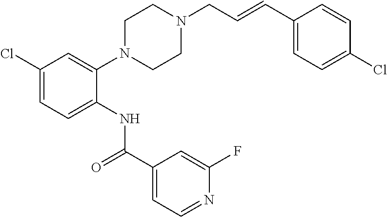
C1(Cl)=CC=C(NC(C2=CC=NC(F)=C2)=O)C(N2CCN(CC=CC3=CC=C(Cl)C=C3)CC2)=C1
